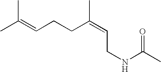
CC(=CCCC(=CCNC(C)=O)C)C
